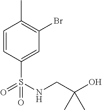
C1=CC(S(NCC(O)(C)C)(=O)=O)=CC(Br)=C1C
